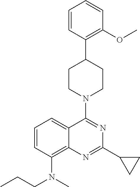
C1=CC(N(CCC)C)=C2C(=C1)C(N1CCC(C3=C(OC)C=CC=C3)CC1)=NC(C1CC1)=N2
